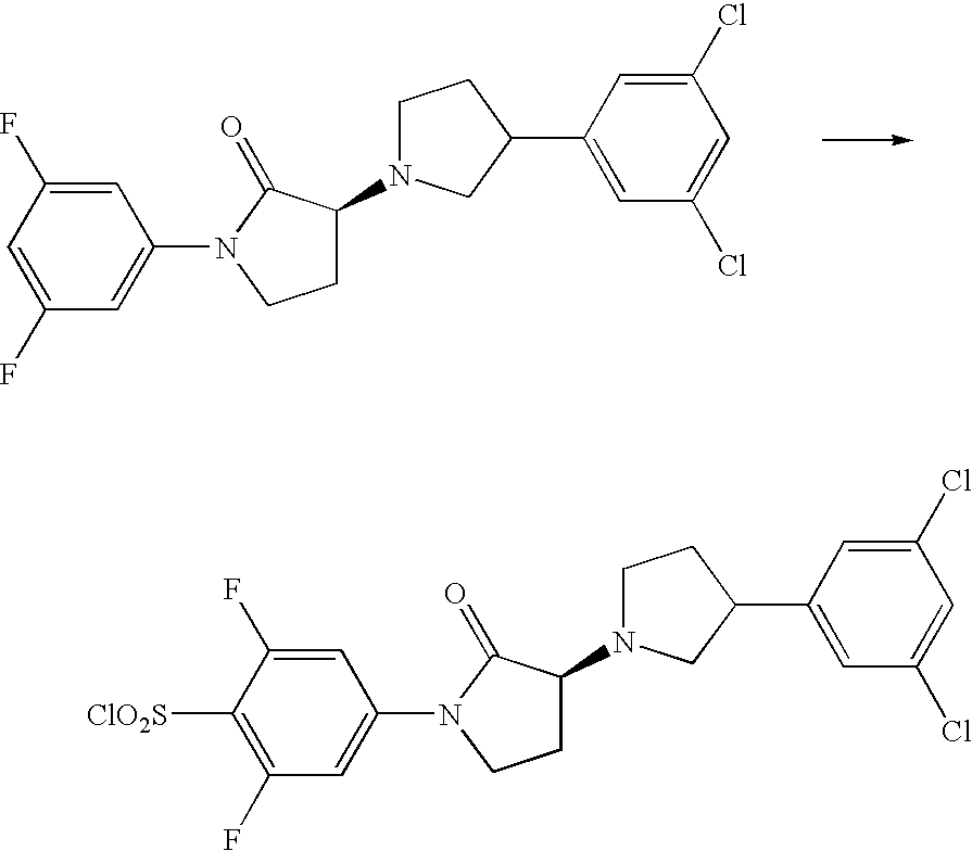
C1=C(F)C=C(F)C=C1N1CCC(N2CCC(C3=CC(Cl)=CC(Cl)=C3)C2)C1=O.C1=C(F)C([ClO2S])=C(F)C=C1N1CCC(N2CCC(C3=CC(Cl)=CC(Cl)=C3)C2)C1=O
